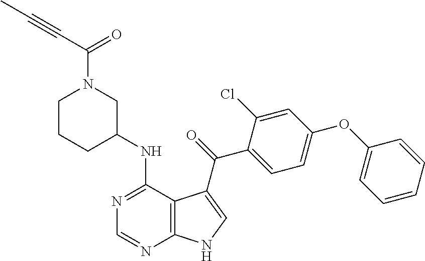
C1CCC(NC2=NC=NC3=C2C(C(=O)C2=CC=C(OC4=CC=CC=C4)C=C2Cl)=CN3)CN1C(C#CC)=O
